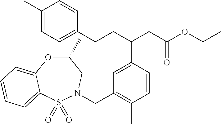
C1(C)=CC=C(CCC(CC(OCC)=O)C2=CC(CN3S(=O)(=O)C4=CC=CC=C4OC(C)C3)=C(C)C=C2)C=C1
